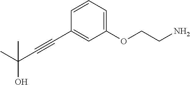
C1=CC=C(OCCN)C=C1C#CC(O)(C)C
